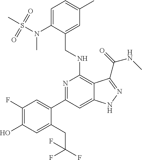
C1(N(S(C)(=O)=O)C)=CC=C(C)C=C1CNC1=C2C(=CC(C3=CC(F)=C(O)C=C3CC(F)(F)F)=N1)NN=C2C(=O)NC
